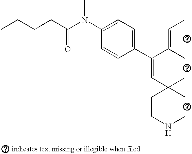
C(=CC(C)(CCNC)C)(C(C)=CC)C1=CC=C(N(C(CCCC)=O)C)C=C1
